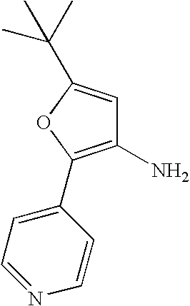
C1(C2=C(N)C=C(C(C)(C)C)O2)=CC=NC=C1
